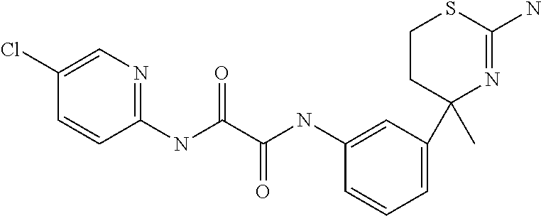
C1CC(C2=CC=CC(NC(C(=O)NC3=NC=C(Cl)C=C3)=O)=C2)(C)N=C(N)S1
